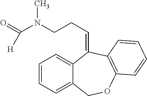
C(CCN(C(=O)[H])C)=C1C2=CC=CC=C2COC2=C1C=CC=C2
